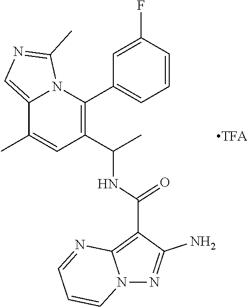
C1(C(C)NC(C2=C3N(N=C2N)C=CC=N3)=O)=C(C2=CC=CC(F)=C2)N2C(=CN=C2C)C(C)=C1
